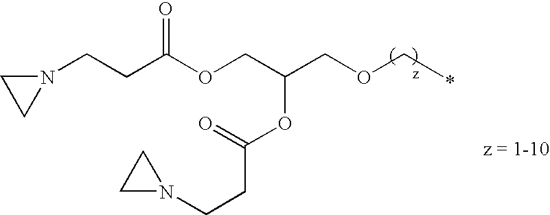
N1(CCC(OCC(COCC)OC(=O)CCN2CC2)=O)CC1
